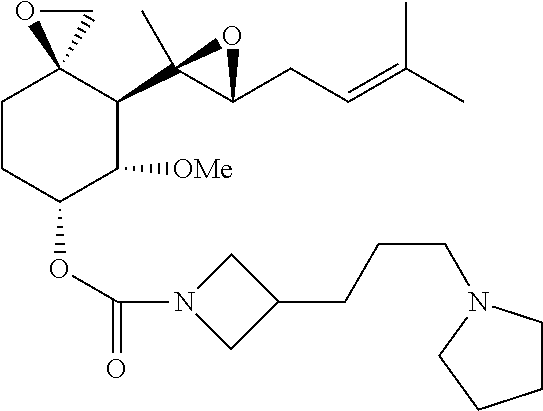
C1CC(OC(=O)N2CC(CCCN3CCCC3)C2)C([OMe])C(C2(C)C(CC=C(C)C)O2)C12CO2
